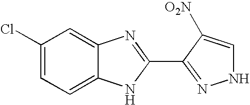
C1=C2C(=CC(Cl)=C1)N=C(C1=NNC=C1[O2N])N2
